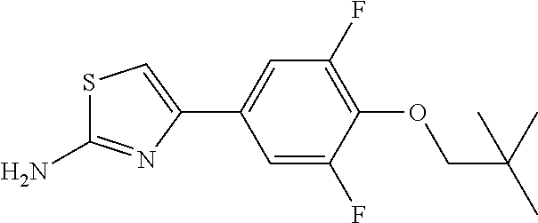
C1=C(F)C(OCC(C)(C)C)=C(F)C=C1C1=CSC(N)=N1
